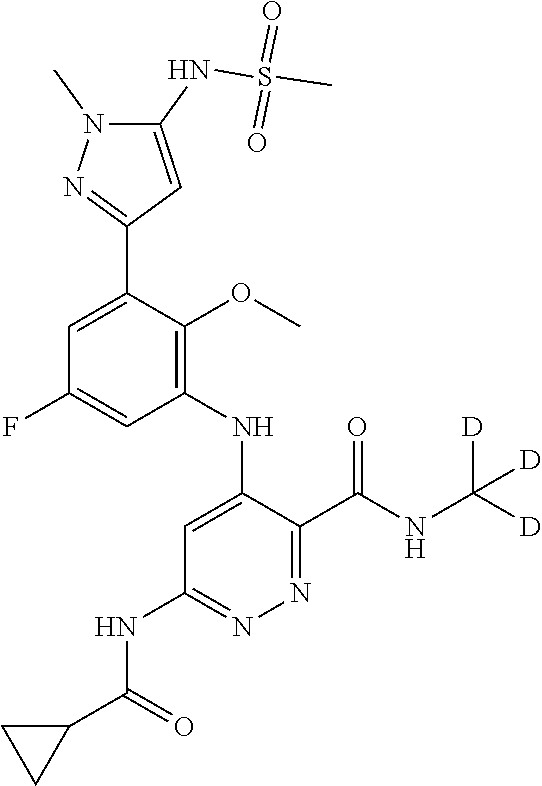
C1=C(F)C=C(C2=NN(C)C(NS(C)(=O)=O)=C2)C(OC)=C1NC1=CC(NC(C2CC2)=O)=NN=C1C(NC([D])([D])[D])=O
